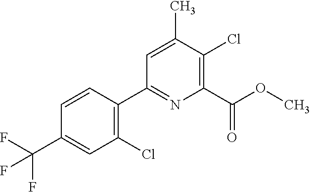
C1(Cl)=C(C2=NC(C(OC)=O)=C(Cl)C(C)=C2)C=CC(C(F)(F)F)=C1
